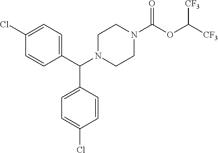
C1(Cl)=CC=C(C(N2CCN(C(OC([CF3])[CF3])=O)CC2)C2=CC=C(Cl)C=C2)C=C1
